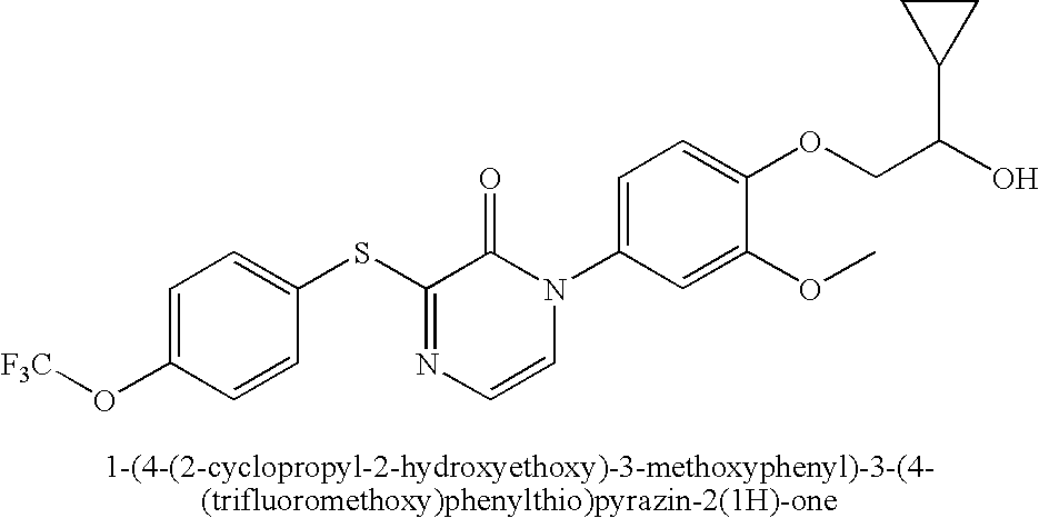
S(C1=NC=CN(C2=CC=C(OCC(O)C3CC3)C(OC)=C2)C1=O)C1=CC=C(O[F3C])C=C1
